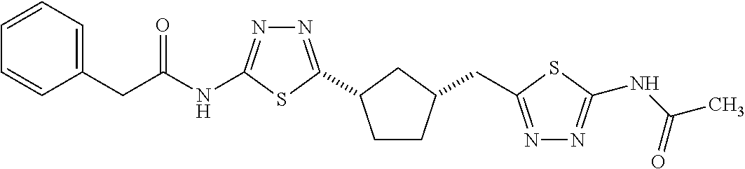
C1=CC=C(CC(NC2=NN=C(C3CCC(CC4=NN=C(NC(C)=O)S4)C3)S2)=O)C=C1
